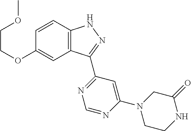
C12=C(C=CC(OCCOC)=C1)NN=C2C1=NC=NC(N2CCNC(=O)C2)=C1
